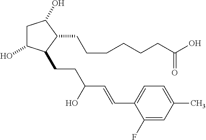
C1C(O)C(CCC(C=CC2=CC=C(C)C=C2F)O)C(CCCCCCC(O)=O)C1O
